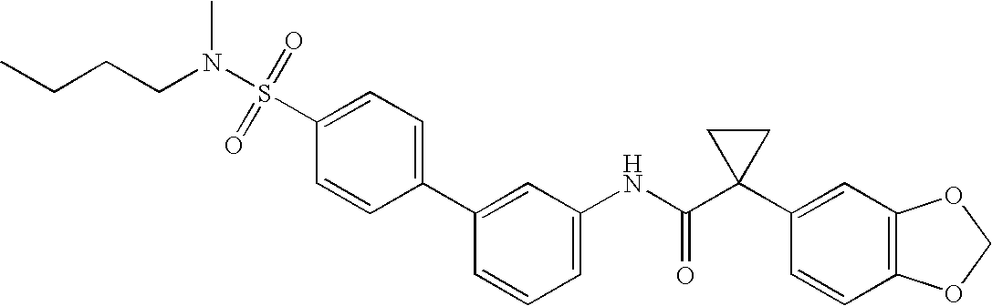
C1(NC(C2(C3=CC4=C(C=C3)OCO4)CC2)=O)=CC=CC(C2=CC=C(S(N(CCCC)C)(=O)=O)C=C2)=C1
